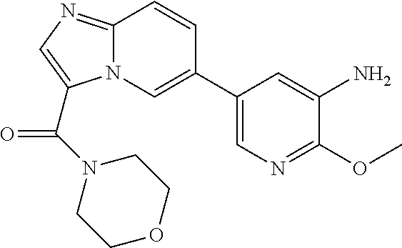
N12C(=NC=C1C(=O)N1CCOCC1)C=CC(C1=CN=C(OC)C(N)=C1)=C2
